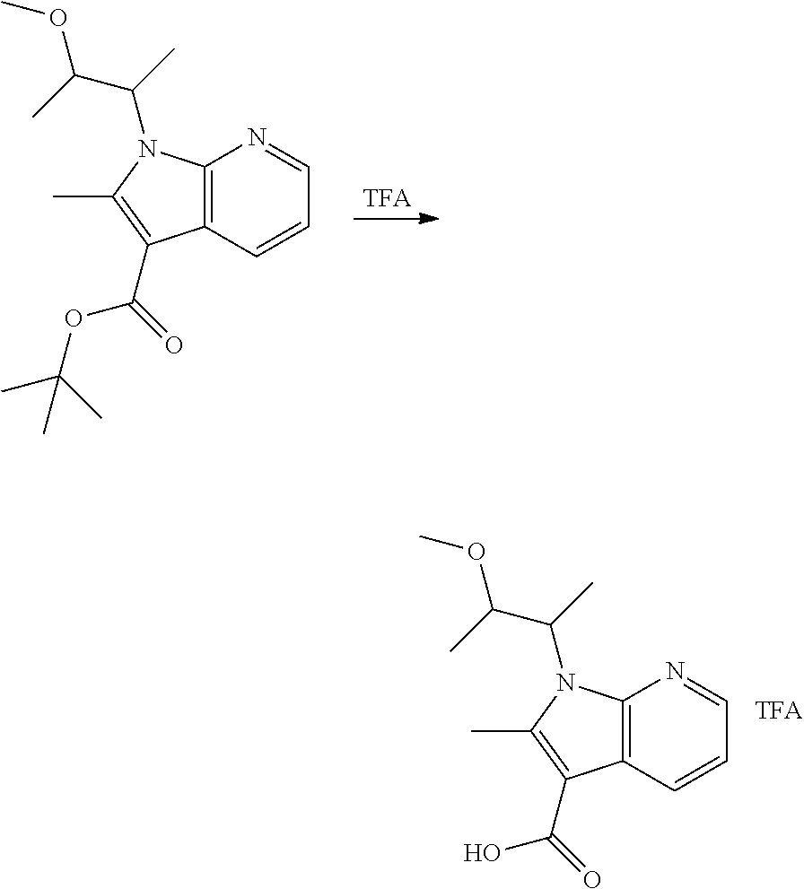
C1=CC2=C(N=C1)N(C(C)C(C)OC)C(C)=C2C(=O)O.[TFA].[TFA].C1=CC2=C(N=C1)N(C(C)C(C)OC)C(C)=C2C(=O)OC(C)(C)C
